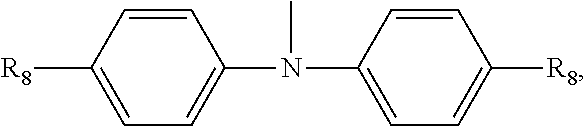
[R8]C1=CC=C(N(C2=CC=C([R8])C=C2)C)C=C1
